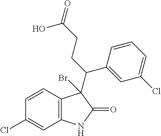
C1=CC2=C(C=C1Cl)NC(=O)C2(C(C1=CC(Cl)=CC=C1)CCC(=O)O)Br
